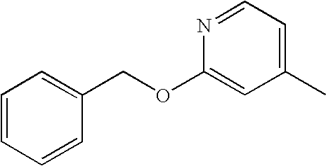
N1=CC=C(C)C=C1OCC1=CC=CC=C1
